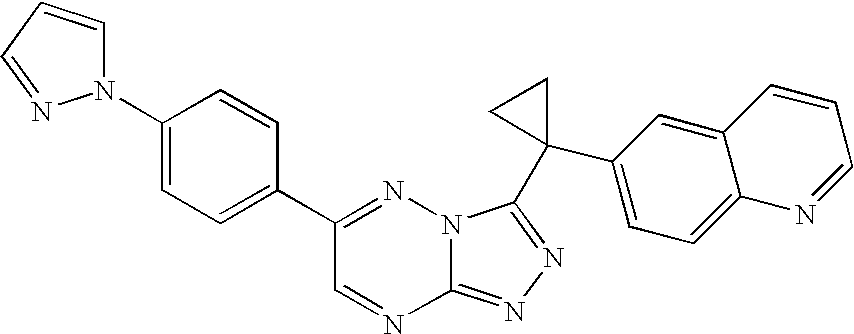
C12=NN=C(C3(C4=CC=C5C(=C4)C=CC=N5)CC3)N1N=C(C1=CC=C(N3C=CC=N3)C=C1)C=N2
